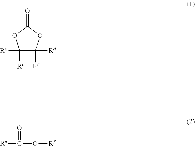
C1([Rb])([Ra])C([Rc])([Rd])OC(=O)O1.[Re]C(O[Rf])=O
